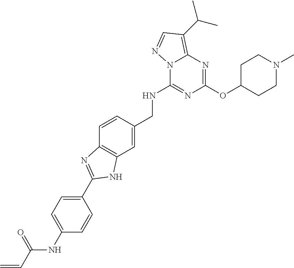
C(NC1=NC(OC2CCN(C)CC2)=NC2=C(C(C)C)C=NN12)C1=CC2=C(C=C1)N=C(C1=CC=C(NC(=O)C=C)C=C1)N2
